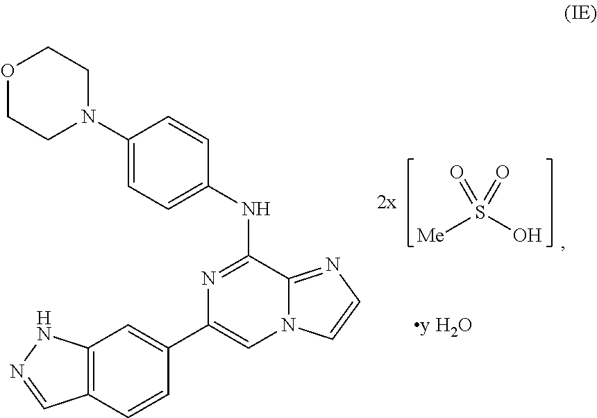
S([Me])(O)(=O)=O.C12=C(C=CC(C3=CN4C(=NC=C4)C(NC4=CC=C(N5CCOCC5)C=C4)=N3)=C1)C=NN2
